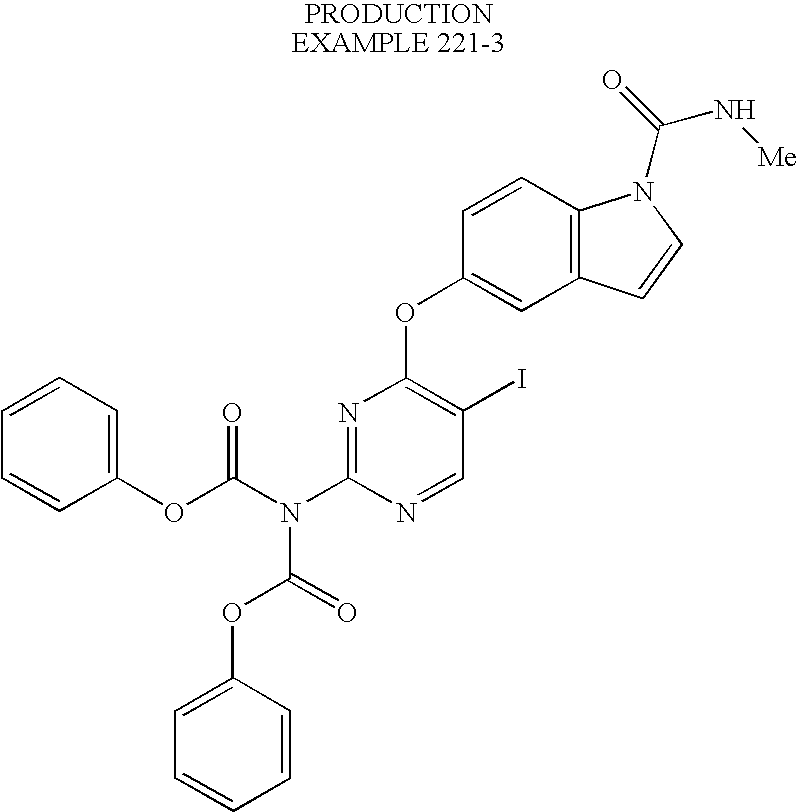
N1=C(N(C(OC2=CC=CC=C2)=O)C(OC2=CC=CC=C2)=O)N=CC(I)=C1OC1=CC2=C(C=C1)N(C(=O)N[Me])C=C2
